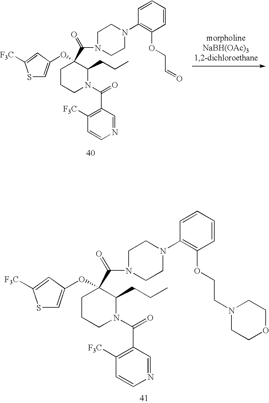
C1CCN(C(=O)C2=C([F3C])C=CN=C2)C(CCC)C1(C(=O)N1CCN(C2=C(OCCN3CCOCC3)C=CC=C2)CC1)OC1=CSC([F3C])=C1.C1CCN(C(=O)C2=C([F3C])C=CN=C2)C(CCC)C1(C(=O)N1CCN(C2=C(OCC=O)C=CC=C2)CC1)OC1=CSC([F3C])=C1
